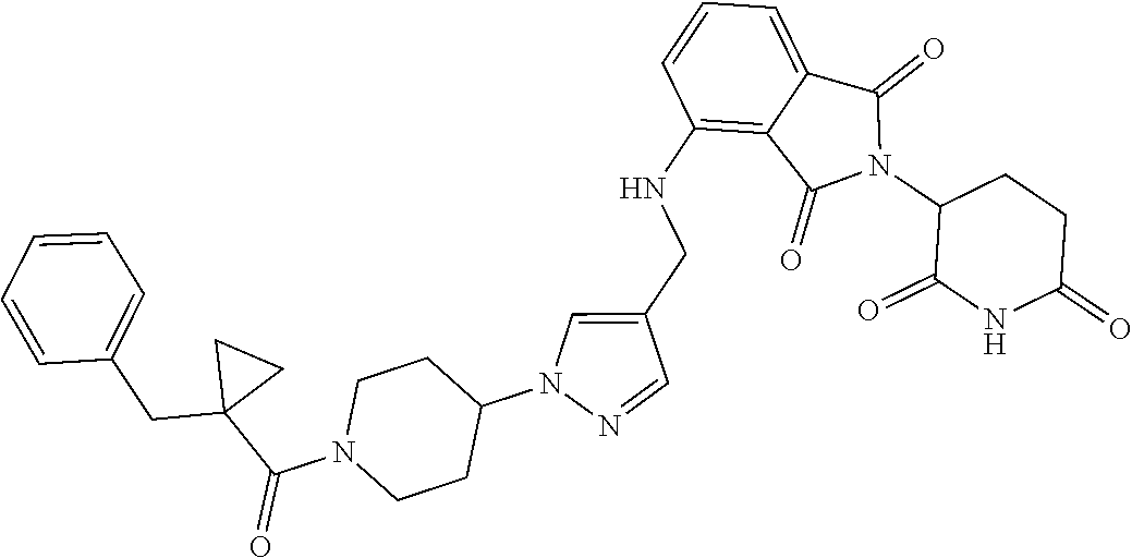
C1(NCC2=CN(C3CCN(C(C4(CC5=CC=CC=C5)CC4)=O)CC3)N=C2)=C2C(=CC=C1)C(=O)N(C1C(=O)NC(=O)CC1)C2=O
